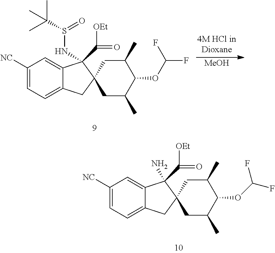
C1([NC])=CC=C2C(=C1)C(NS(C(C)(C)C)=O)(C([OEt])=O)C1(C2)CC(C)C(OC(F)F)C(C)C1.[MeOH].C1([NC])=CC=C2C(=C1)C(N)(C([OEt])=O)C1(C2)CC(C)C(OC(F)F)C(C)C1
